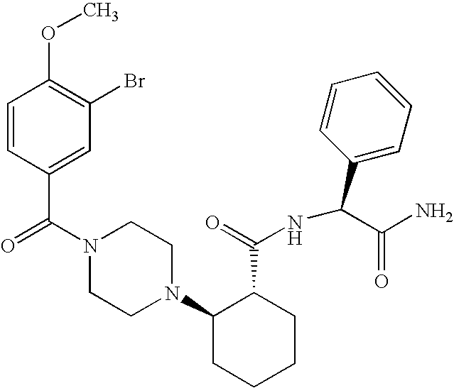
C(N1CCN(C2CCCCC2C(=O)NC(C2=CC=CC=C2)C(N)=O)CC1)(=O)C1=CC(Br)=C(OC)C=C1
